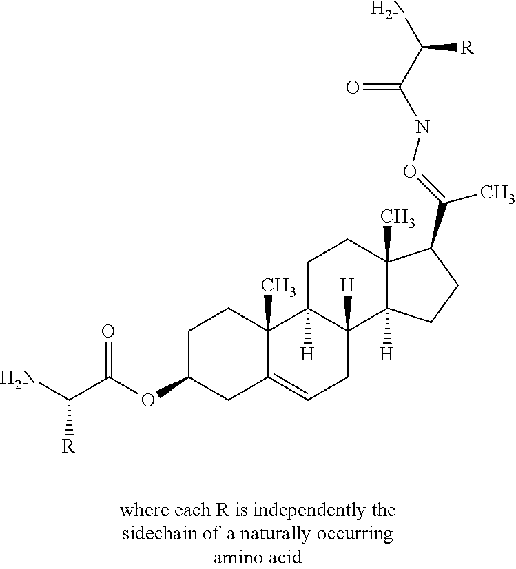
O(C1CC2=CCC3([H])C([H])(C2(C)CC1)CCC1(C)C3([H])CCC1C(=ONC(C(N)[R])=O)C)C(C(N)[R])=O
